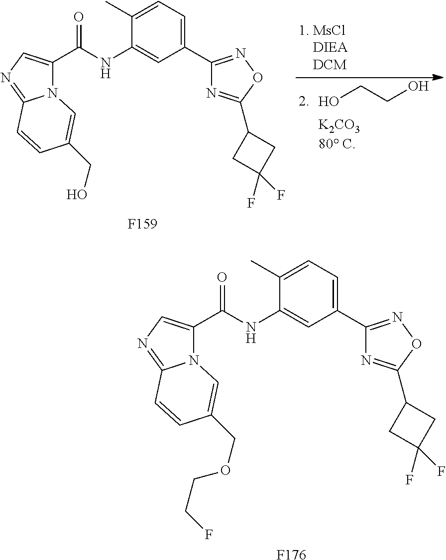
OCCO.N12C(C(NC3=CC(C4=NOC(C5CC(F)(F)C5)=N4)=CC=C3C)=O)=CN=C1C=CC(CO)=C2.[F159].N12C(C(NC3=CC(C4=NOC(C5CC(F)(F)C5)=N4)=CC=C3C)=O)=CN=C1C=CC(COCCF)=C2.[F176]
